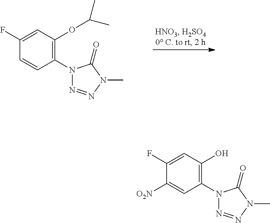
C1(N2N=NN(C)C2=O)=C(OC(C)C)C=C(F)C=C1.C1(N2N=NN(C)C2=O)=C(O)C=C(F)C([O2N])=C1
